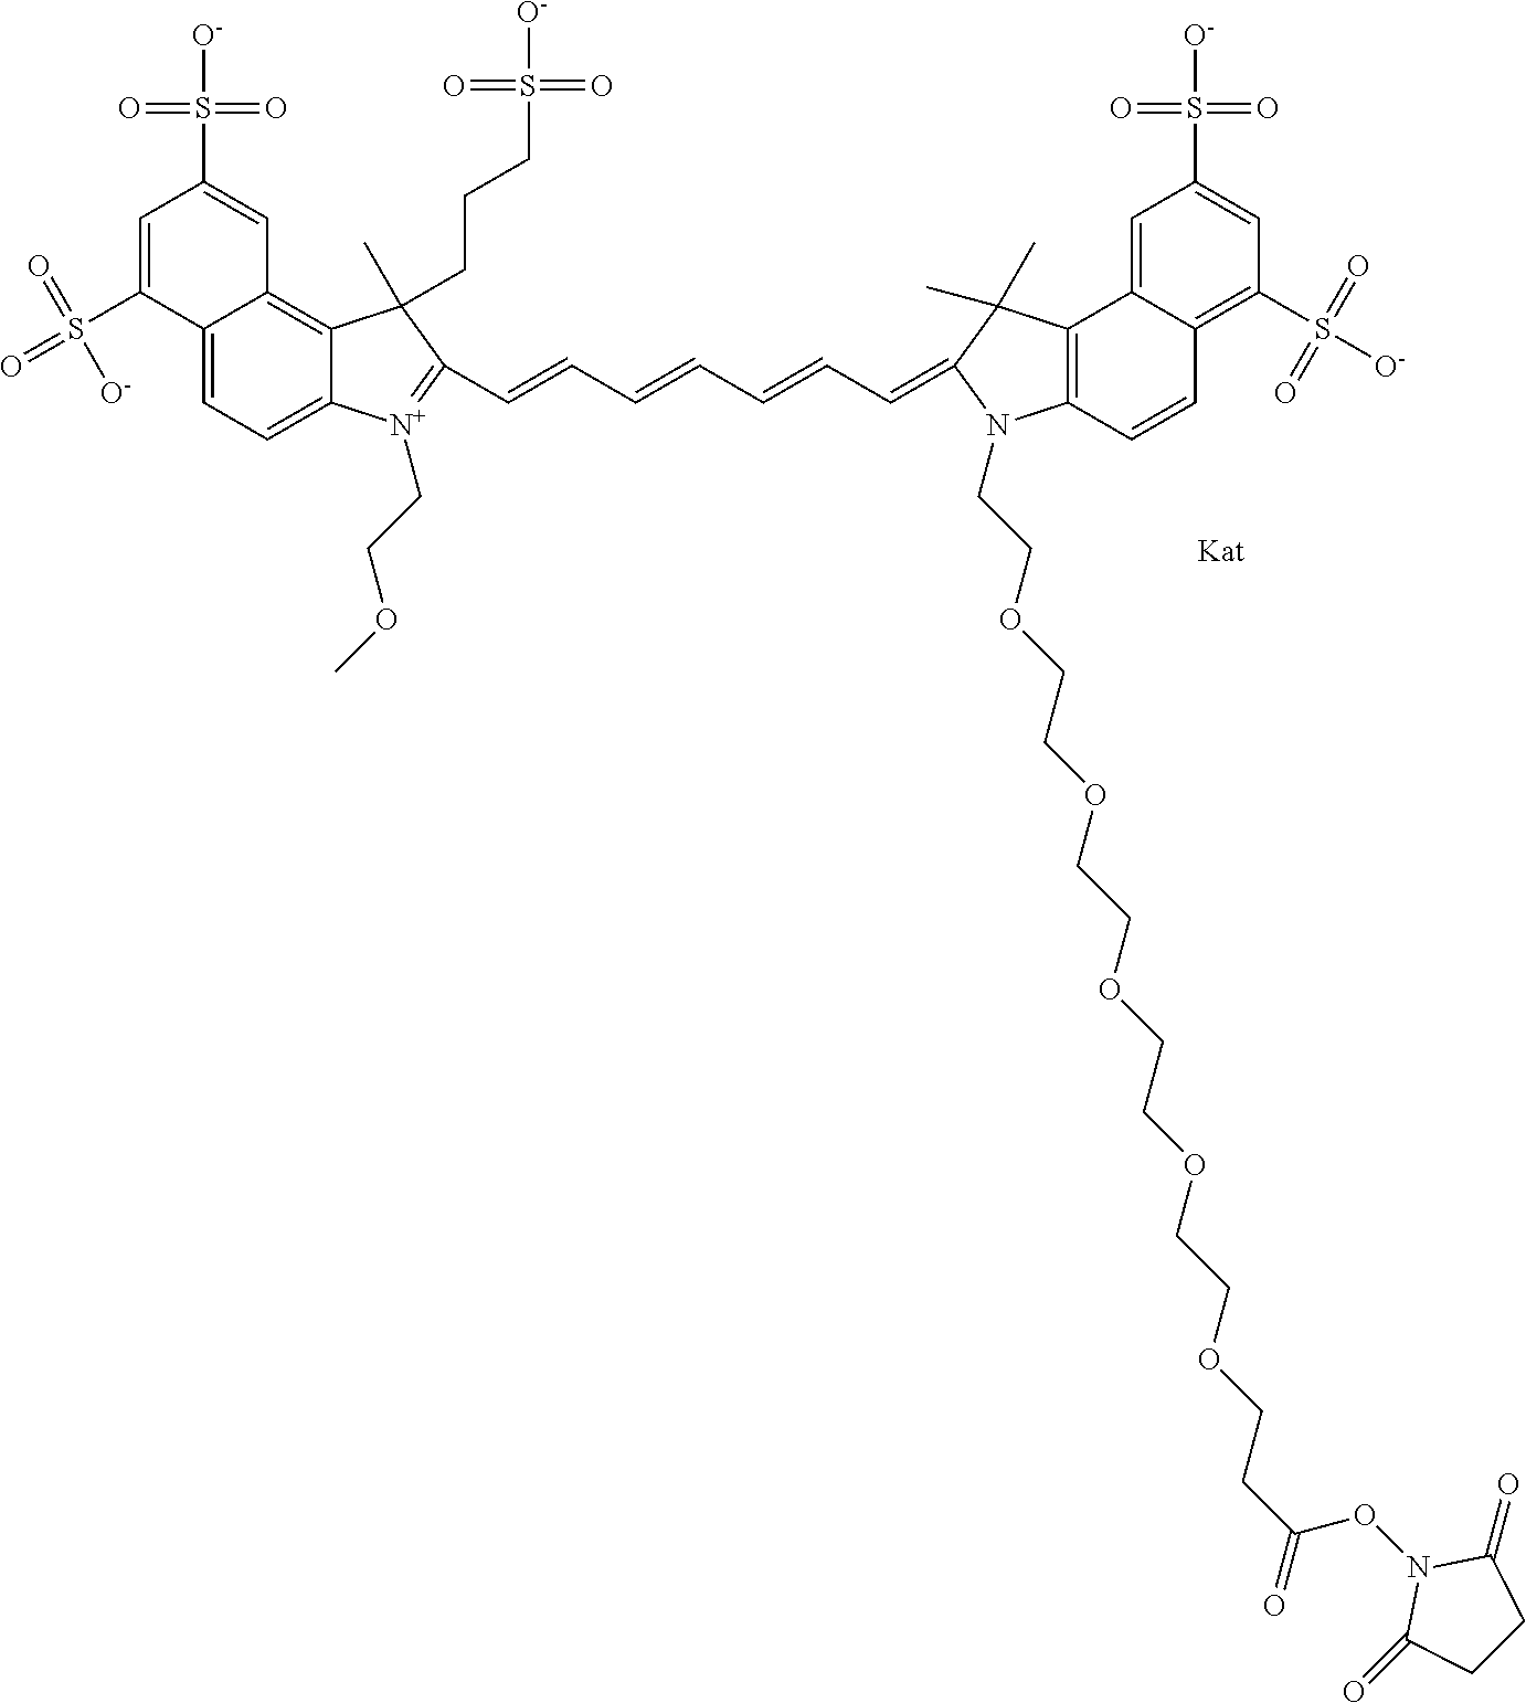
C12=CC=C3C(=C1C=C(S(=O)(=O)[O-])C=C2S(=O)(=O)[O-])C(CCCS(=O)(=O)[O-])(C)C(C=CC=CC=CC=C1C(C)(C)C2=C(C=CC4=C(S([O-])(=O)=O)C=C(S(=O)(=O)[O-])C=C42)N1CCOCCOCCOCCOCCOCCC(ON1C(=O)CCC1=O)=O)=[N+]3CCOC
